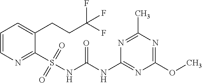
C1=CC=C(CCC(F)(F)F)C(S(NC(NC2=NC(OC)=NC(C)=N2)=O)(=O)=O)=N1
